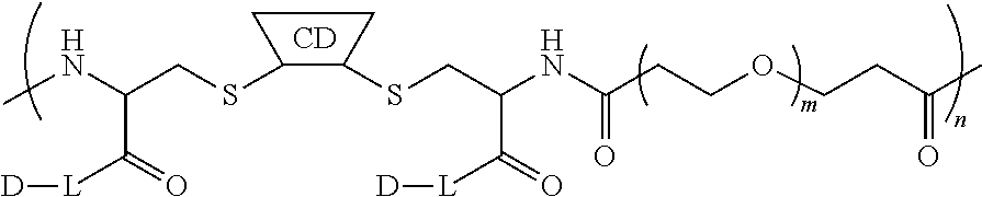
C1C(SCC(NC)C(=O)[L][D])C(SCC(NC(CCOCCC(C)=O)=O)C([L][D])=O)C1.[CD]
